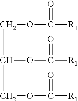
C(C(COC([R1])=O)OC([R1])=O)OC([R1])=O
